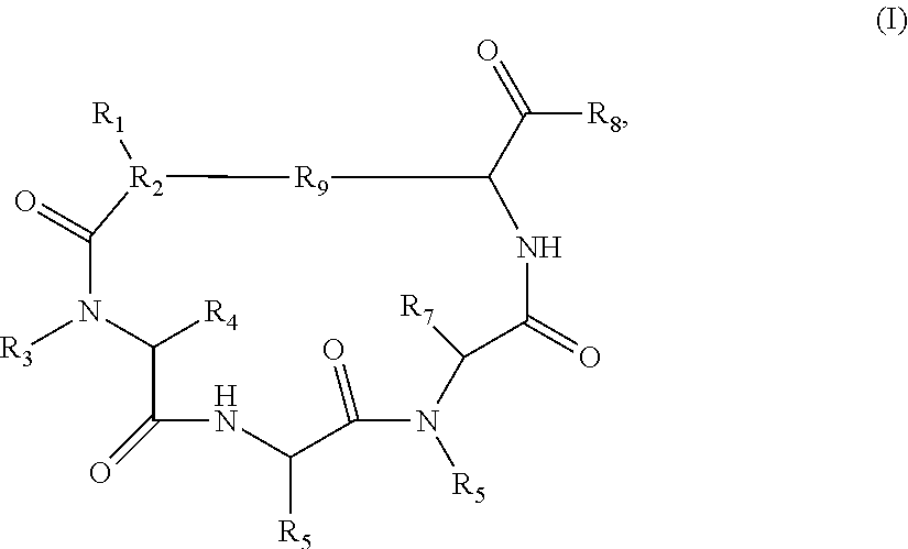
[R3]N1C([R4])C(=O)NC([R5])C(=O)N([R5])C([R7])C(=O)NC(C(=O)[R8])[R9][R2]([R1])C1=O
